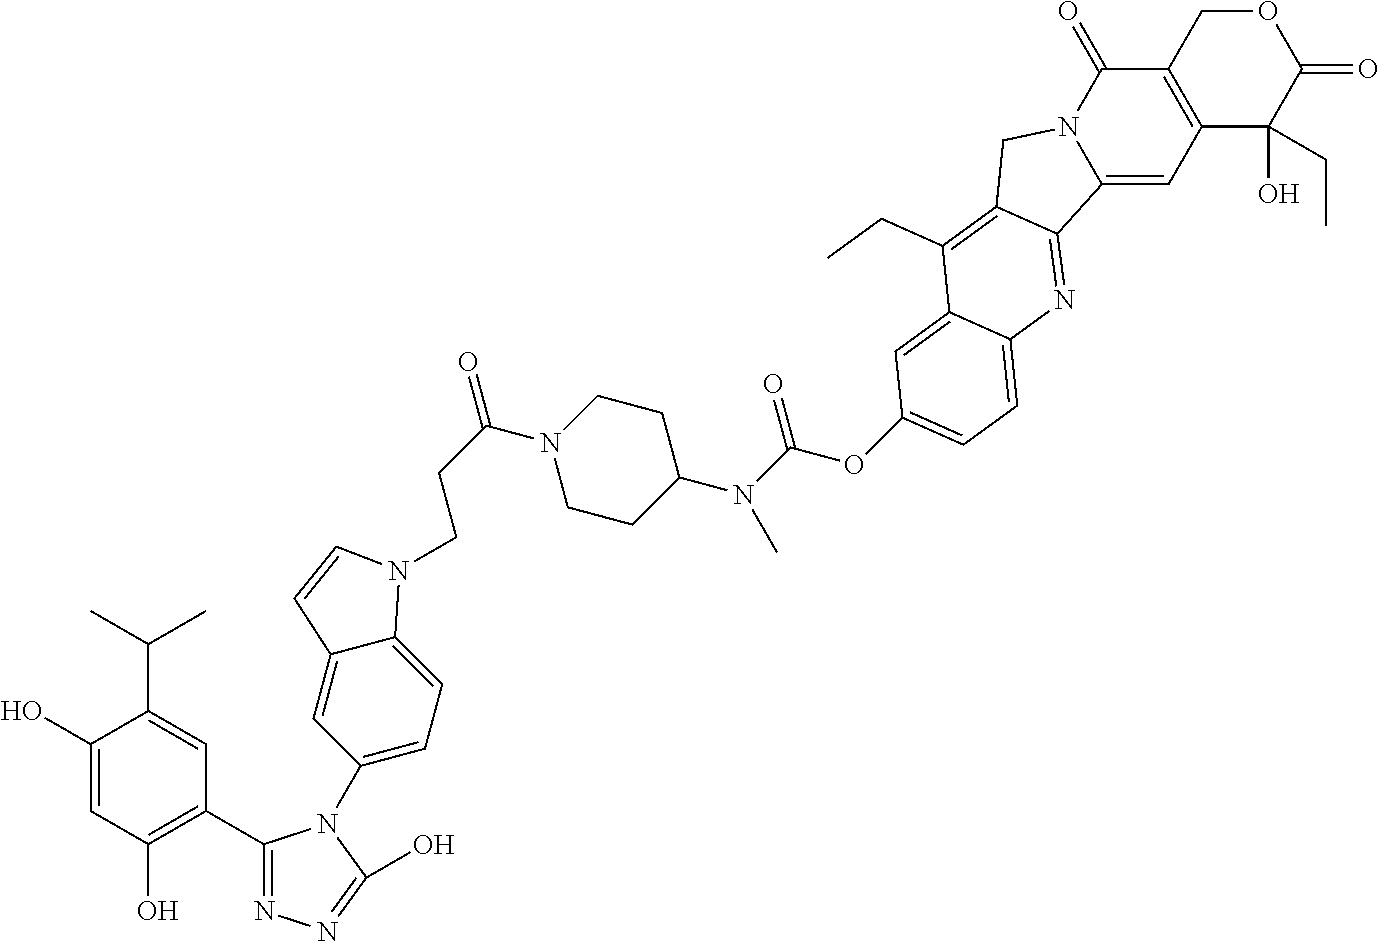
C1(O)=CC(O)=C(C2=NN=C(O)N2C2=CC=C3C(=C2)C=CN3CCC(N2CCC(N(C(OC3=CC=C4C(=C3)C(CC)=C3CN5C(=O)C6=C(C(O)(CC)C(=O)OC6)C=C5C3=N4)=O)C)CC2)=O)C=C1C(C)C
